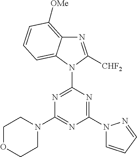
N1(C2=NC(N3CCOCC3)=NC(N3C=CC=N3)=N2)C([CHF2])=NC2=C([OMe])C=CC=C12
